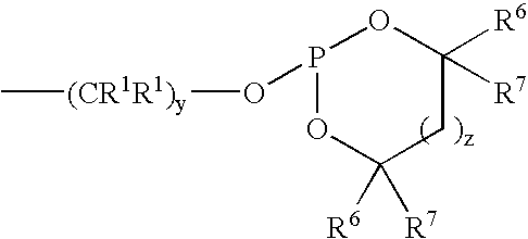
P1(O[(CR1R1)y]C)OC([R6])([R7])CC([R6])([R7])O1
